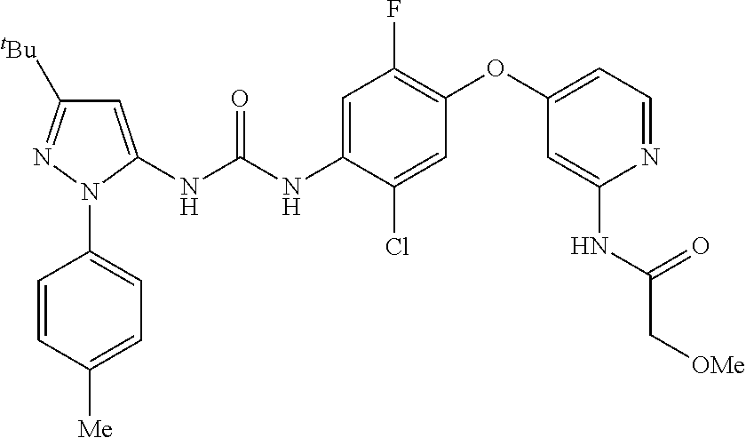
C1=C(NC(NC2=CC(F)=C(OC3=CC=NC(NC(C[OMe])=O)=C3)C=C2Cl)=O)N(C2=CC=C([Me])C=C2)N=C1[tBu]
